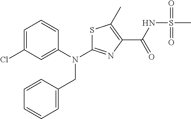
C1=C(Cl)C=C(N(C2=NC(C(NS(C)(=O)=O)=O)=C(C)S2)CC2=CC=CC=C2)C=C1
